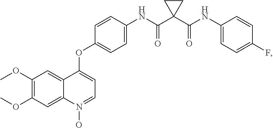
C1(OC)=C(OC)C=C2C(=C1)C(OC1=CC=C(NC(C3(C(NC4=CC=C(F)C=C4)=O)CC3)=O)C=C1)=CC=N2O
